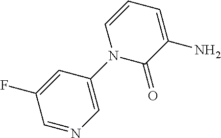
C1=NC=C(N2C(=O)C(N)=CC=C2)C=C1F
